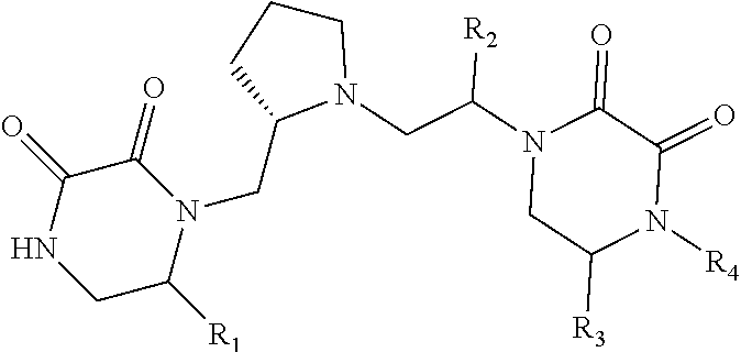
C1(=O)NCC([R1])N(CC2N(CC(N3CC([R3])N([R4])C(=O)C3=O)[R2])CCC2)C1=O
